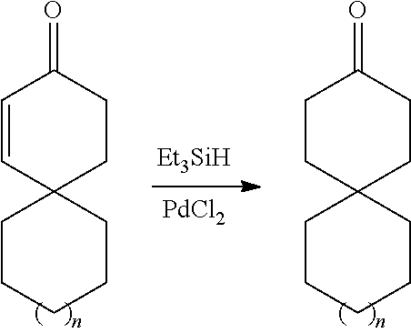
C1CCCCC12CCC(=O)CC2.C1CCCCC12CCC(=O)C=C2.[Et3SiH].[PdCl2]
